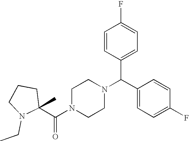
C(N1CCN(C(C2=CC=C(F)C=C2)C2=CC=C(F)C=C2)CC1)(=O)C1(C)CCCN1CC
